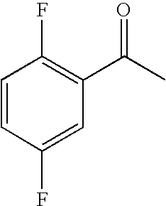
C1=CC(F)=CC(C(=O)C)=C1F
